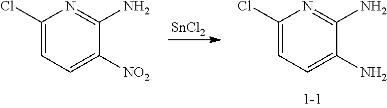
[SnCl2].C1(Cl)=CC=C([NO2])C(N)=N1.C1(Cl)=CC=C(N)C(N)=N1
